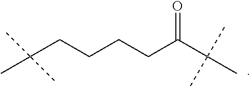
O=C(C(C)(C)C)CCCCC(C)(C)C
